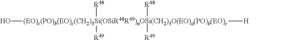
O[(EO)c(PO)b(EO)c(CH2)3Si(OSiR48R49)nOSi(CH2)3O(EO)a(PO)b(EO)c]([H])([R48])([R49])([R48])[R49]
